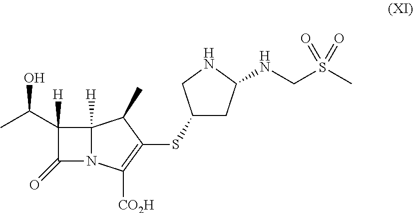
C1(C(C)O)([H])C(=O)N2C1([H])C(C)C(SC1CC(NCS(C)(=O)=O)NC1)=C2[CO2H]
